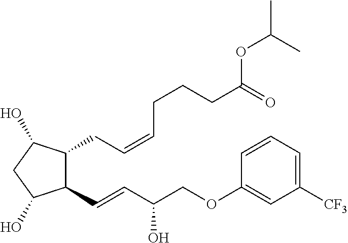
C(=CC(COC1=CC([CF3])=CC=C1)O)C1C(CC=CCCCC(=O)OC(C)C)C(O)CC1O
